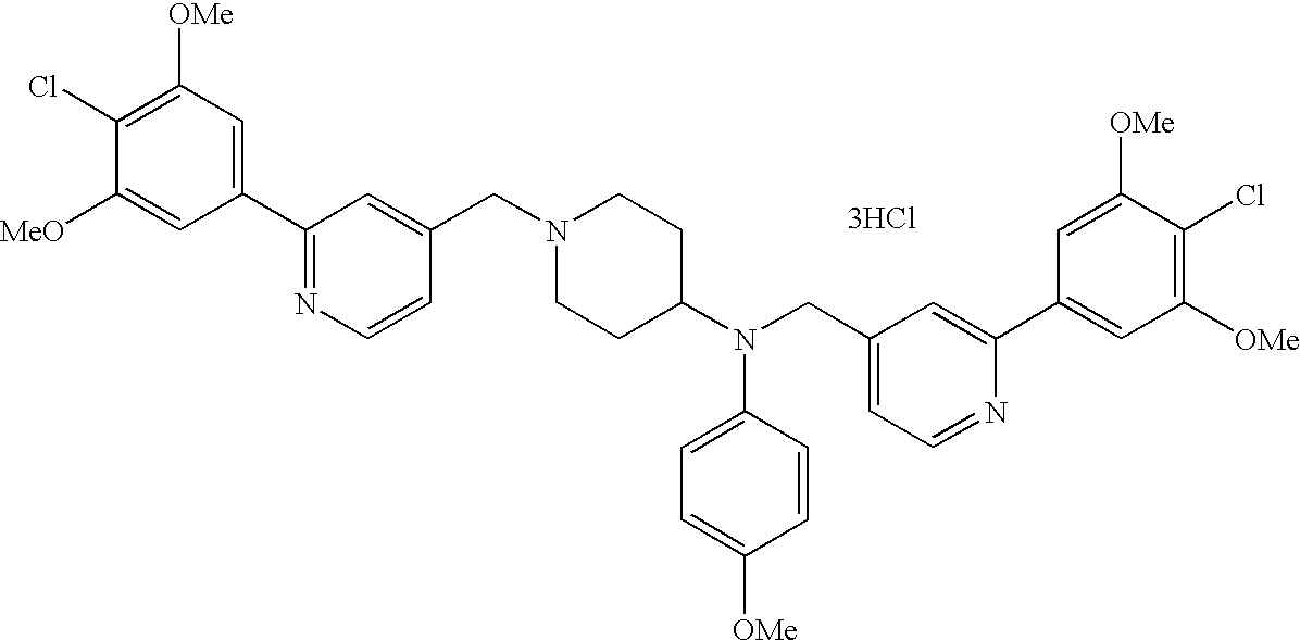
C1(C2=NC=CC(CN3CCC(N(CC4=CC=NC(C5=CC([OMe])=C(Cl)C([OMe])=C5)=C4)C4=CC=C([OMe])C=C4)CC3)=C2)=CC([OMe])=C(Cl)C([MeO])=C1.[3HCl]
